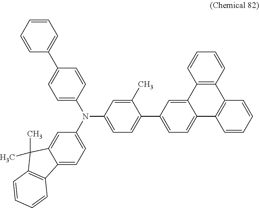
C12=C(C=CC=C1)C1=C(C3=CC(C4=CC=C(N(C5=CC=C6C(=C5)C(C)(C)C5=C6C=CC=C5)C5=CC=C(C6=CC=CC=C6)C=C5)C=C4C)=CC=C23)C=CC=C1
